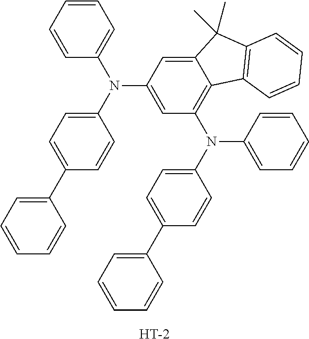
N(C1=CC(N(C2=CC=C(C3=CC=CC=C3)C=C2)C2=CC=CC=C2)=C2C(=C1)C(C)(C)C1=C2C=CC=C1)(C1=CC=C(C2=CC=CC=C2)C=C1)C1=CC=CC=C1.[H]
